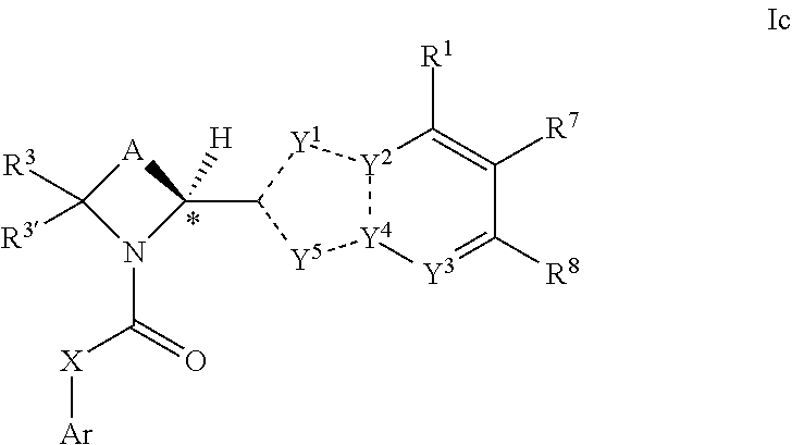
[A]1C([R3])([R3])N(C(=O)[X][Ar])C1(C1[Y5][Y4]2[Y2]([Y1]1)C([R1])=C([R7])C([R8])=[Y3]2)[H]
